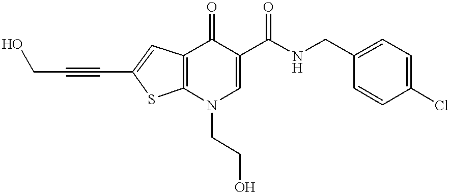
C12=C(N(CCO)C=C(C(NCC3=CC=C(Cl)C=C3)=O)C1=O)SC(C#CCO)=C2
